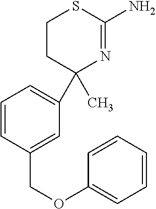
C1(C)(C2=CC=CC(COC3=CC=CC=C3)=C2)N=C(N)SCC1
